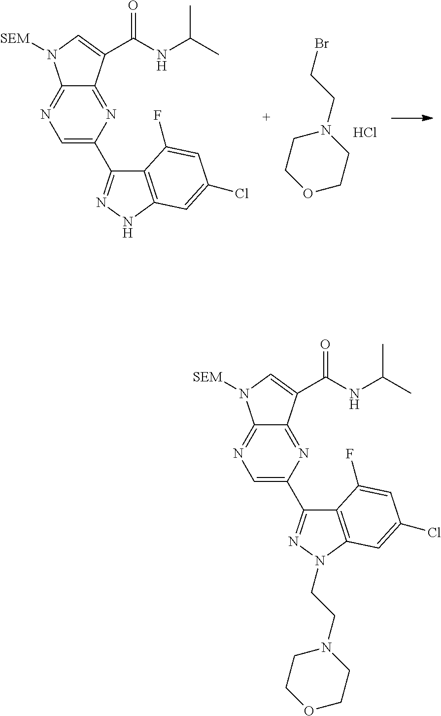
C1COCCN1CCBr.Cl.C12=NC(C3=NNC4=C3C(F)=CC(Cl)=C4)=CN=C1N([SEM])C=C2C(=O)NC(C)C.C12=NC(C3=NN(CCN4CCOCC4)C4=C3C(F)=CC(Cl)=C4)=CN=C1N([SEM])C=C2C(=O)NC(C)C
